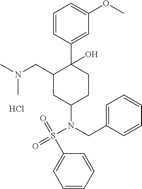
CN(CC1C(C2=CC(OC)=CC=C2)(O)CCC(N(CC2=CC=CC=C2)S(C2=CC=CC=C2)(=O)=O)C1)C.Cl
